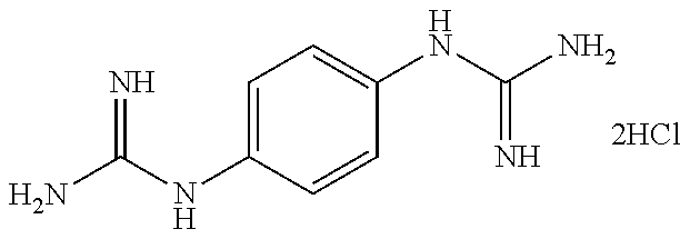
NC(NC1=CC=C(NC(N)=N)C=C1)=N
